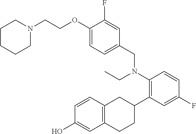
C12=C(C=CC(O)=C1)CC(C1=C(N(CC)CC3=CC=C(OCCN4CCCCC4)C(F)=C3)C=CC(F)=C1)CC2
